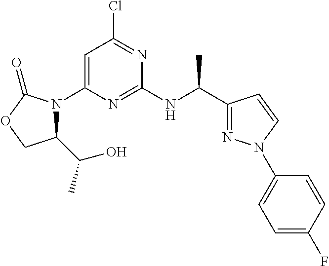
C1=C(N2C(C(C)O)COC2=O)N=C(NC(C2=NN(C3=CC=C(F)C=C3)C=C2)C)N=C1Cl
